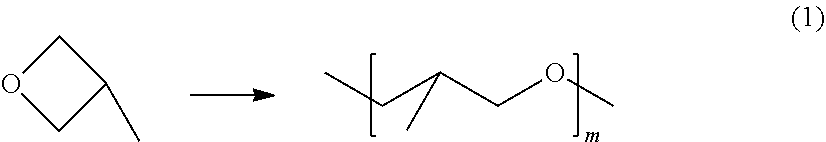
CCC(COC)C.C1C(C)CO1
